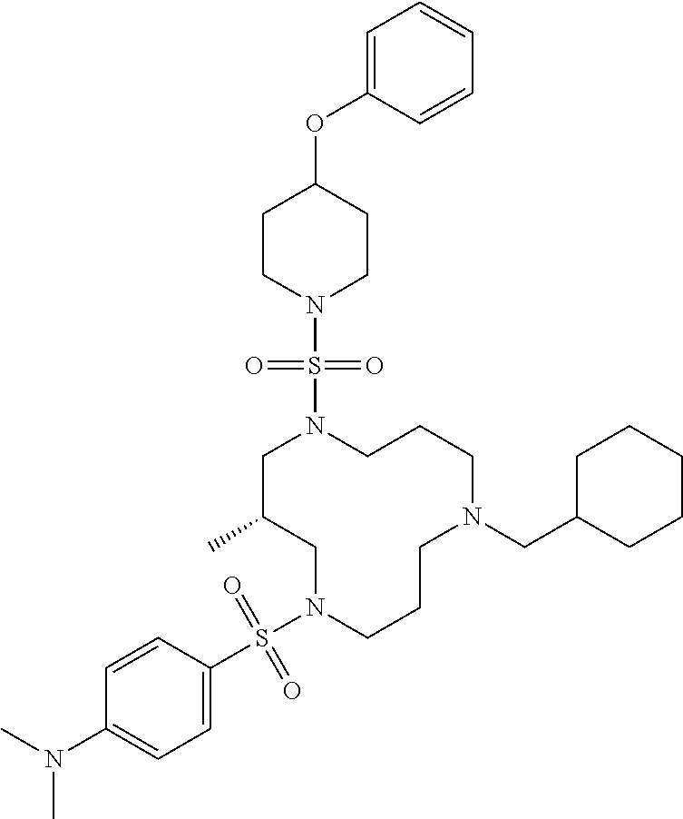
C1C(C)CN(S(C2=CC=C(N(C)C)C=C2)(=O)=O)CCCN(CC2CCCCC2)CCCN1S(N1CCC(OC2=CC=CC=C2)CC1)(=O)=O
